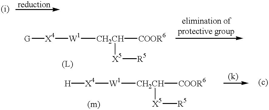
[G][X4][W1][CH2CH]([COOR6])[X5][R5].[H][X4][W1][CH2CH]([COOR6])[X5][R5]
